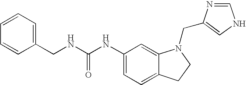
C1(NC(NCC2=CC=CC=C2)=O)=CC=C2C(=C1)N(CC1=CNC=N1)CC2
